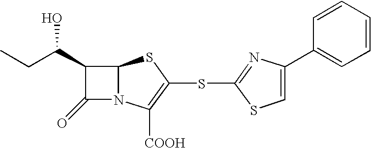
C1(C(CC)O)C(=O)N2C1SC(SC1=NC(C3=CC=CC=C3)=CS1)=C2[COOH]
